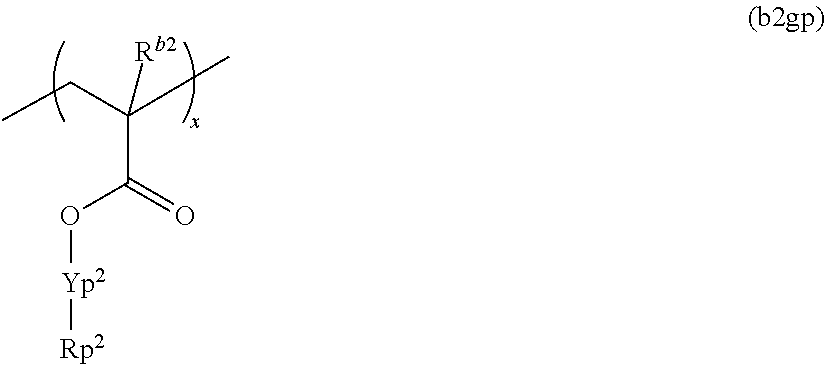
O(C(=O)C(CC)(C)[Rb2])[Yp2][Rp2]
